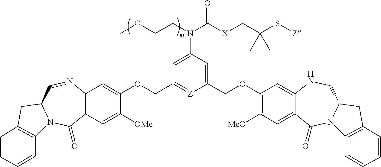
C12=C(C=C([OMe])C(OCC3=[Z]C(COC4=C([MeO])C=C5C(=C4)NCC4N(C5=O)C5=C(C4)C=CC=C5)=CC(N(C([X]CC(S[Z])(C)C)=O)CCOC)=C3)=C1)C(=O)N1C(cn2)CC2=C1C=CC=C2
